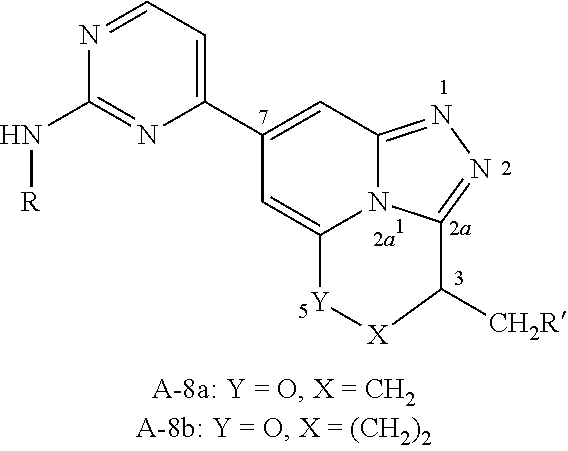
C1(C2=CC3=NN=C4N3C(=C2)[Y][X]C4[CH2R])=CC=NC(N[R])=N1
